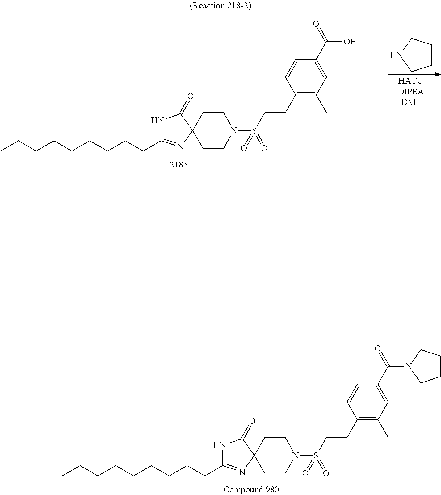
N1C(CCCCCCCCC)=NC2(C1=O)CCN(S(=O)(=O)CCC1=C(C)C=C(C(=O)O)C=C1C)CC2.C1CCNC1.N1C(CCCCCCCCC)=NC2(C1=O)CCN(S(=O)(=O)CCC1=C(C)C=C(C(=O)N3CCCC3)C=C1C)CC2
